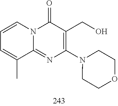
C1=CC=C(C)C2=NC(N3CCOCC3)=C(CO)C(=O)N12
